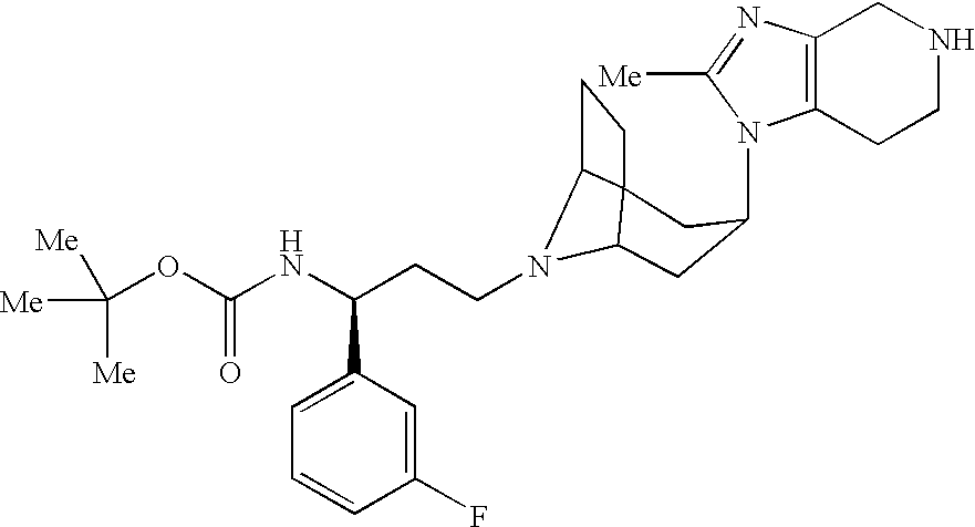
N1(C2CC3N(CCC(NC(OC([Me])([Me])[Me])=O)C4=CC=CC(F)=C4)C4C3(CC4)C2)C2=C(N=C1[Me])CNCC2
